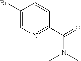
C1(Br)=CN=C(C(=O)N(C)C)C=C1
